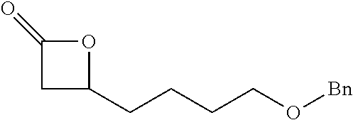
C1(=O)CC(CCCCO[Bn])O1
